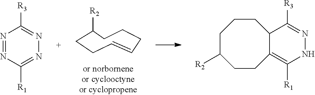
C1=CCCCC([R2])CC1.N1=NC([R1])=NN=C1[R3].C1C([R2])CCC2=C([R1])NN=C([R3])C2CC1
